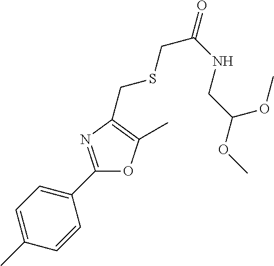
C1=C(C)C=CC(C2=NC(CSCC(=O)NCC(OC)OC)=C(C)O2)=C1
